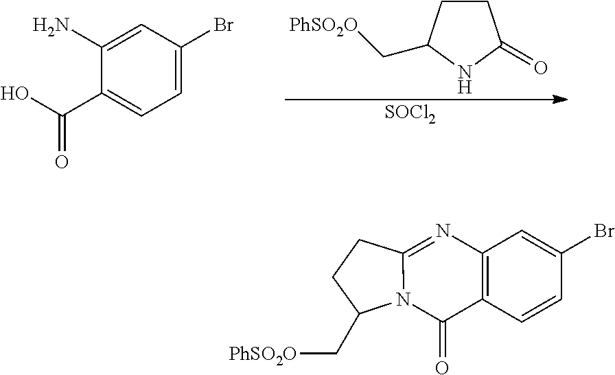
C1CC(C[PhSO2O])NC1=O.[SOCl2].C1=C(Br)C=C(N)C(C(O)=O)=C1.C1=CC2=C(C=C1Br)N=C1N(C2=O)C(C[PhSO2O])CC1
